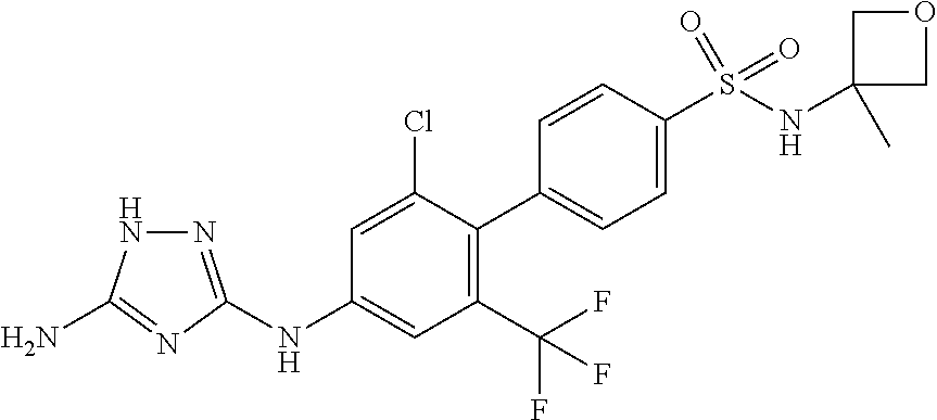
N(C1=CC(C(F)(F)F)=C(C2=CC=C(S(NC3(C)COC3)(=O)=O)C=C2)C(Cl)=C1)C1=NNC(N)=N1
